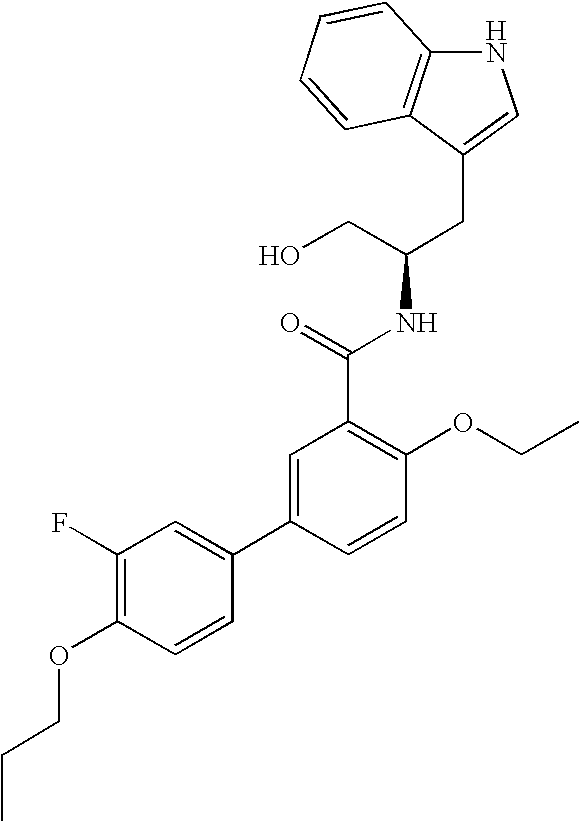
N1C2=C(C(CC(NC(C3=C(OCC)C=CC(C4=CC(F)=C(OCCC)C=C4)=C3)=O)CO)=C1)C=CC=C2
